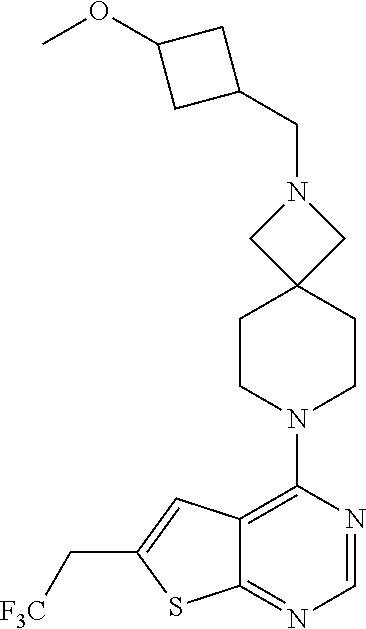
C12=NC=NC(N3CCC4(CC3)CN(CC3CC(OC)C3)C4)=C1C=C(C[F3C])S2
